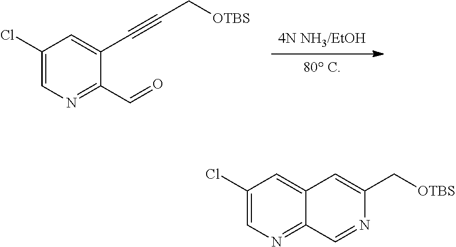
[80 C].[4N NH3/EtOH].C1(Cl)=CN=C(C=O)C(C#CC[OTBS])=C1.C1(Cl)=CN=C2C(=C1)C=C(C[OTBS])N=C2
